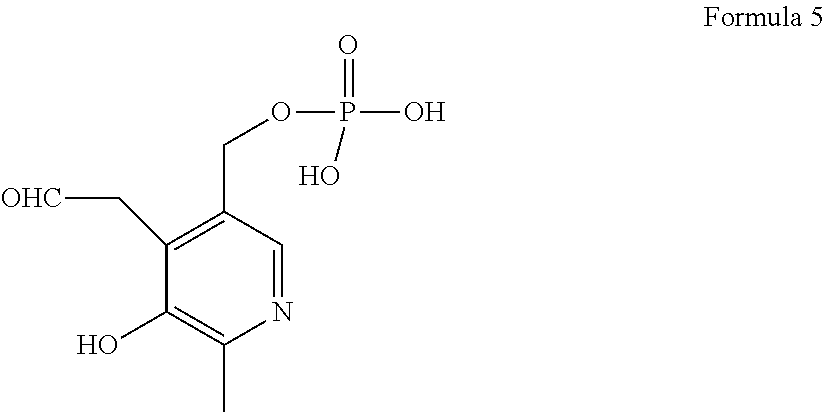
C1(C)=C(O)C(C[OHC])=C(COP(=O)(O)O)C=N1
